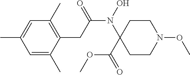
C1=C(C)C=C(C)C(CC(N(O)C2(C(=O)OC)CCN(OC)CC2)=O)=C1C
